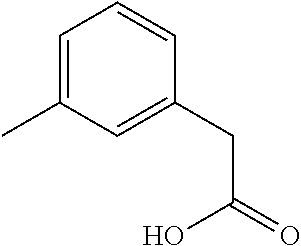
C1=C(C)C=C(CC(=O)O)C=C1
